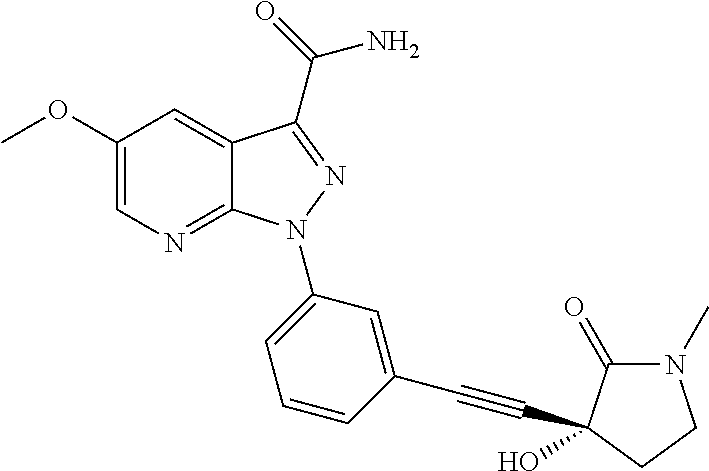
C12=CC(OC)=CN=C1N(C1=CC=CC(C#CC3(O)C(=O)N(C)CC3)=C1)N=C2C(N)=O
